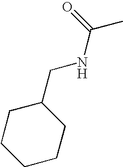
C1CCCC(CNC(C)=O)C1
